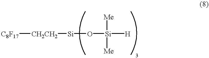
[C8F17][CH2CH2][Si]O[Si]([H])([Me])[Me]
